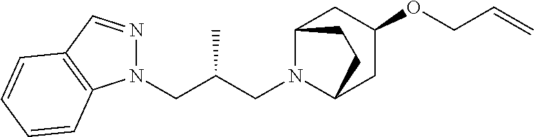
C(C(CN1C2CC(OCC=C)CC1CC2)C)N1N=CC2=C1C=CC=C2
